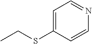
C1=CC(SCC)=CC=N1
